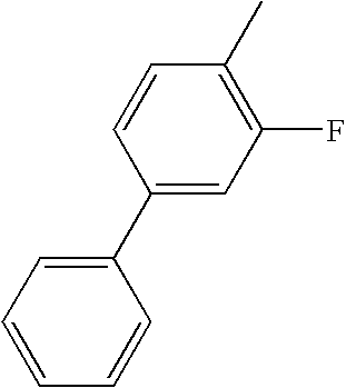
C1(C2=CC=CC=C2)=CC(F)=C(C)C=C1
